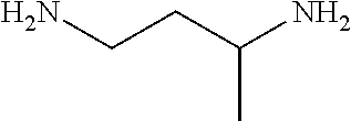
NCCC(N)C
